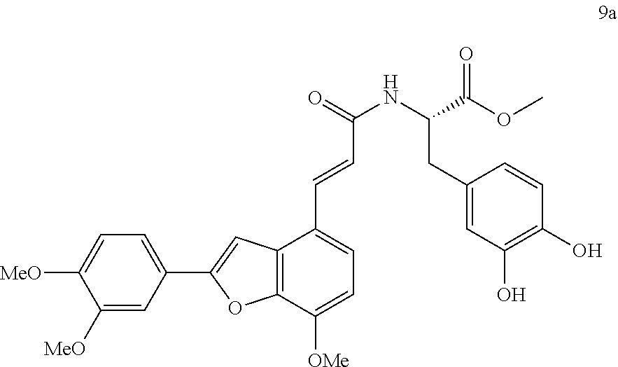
C1([MeO])=CC(C2=CC3=C(O2)C([OMe])=CC=C3C=CC(NC(CC2=CC(O)=C(O)C=C2)C(OC)=O)=O)=CC=C1[MeO]
